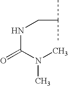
C(C)(C)CNC(=O)N(C)C
